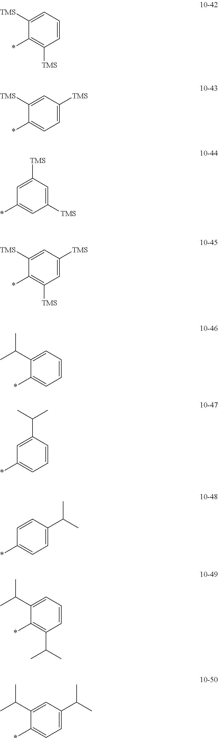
C1([TMS])=CC=CC([TMS])=C1*.C1([TMS])=CC([TMS])=CC=C1*.C1=C([TMS])C=C([TMS])C=C1*.C1([TMS])=CC([TMS])=CC([TMS])=C1*.C1(C(C)C)=CC=CC=C1*.C1=C(C(C)C)C=CC=C1*.C1=CC(C(C)C)=CC=C1*.C1(C(C)C)=CC=CC(C(C)C)=C1*.C1(C(C)C)=CC(C(C)C)=CC=C1*
